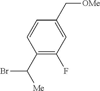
C1(C([Me])Br)=C(F)C=C(C[OMe])C=C1
